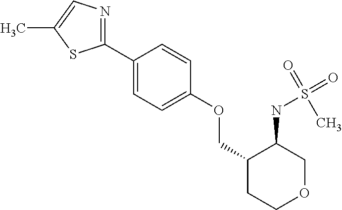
C1(C2=NC=C(C)S2)=CC=C(OCC2CCOCC2NS(=O)(C)=O)C=C1
